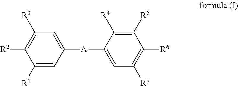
C1([A]C2=CC([R7])=C([R6])C([R5])=C2[R4])=CC([R3])=C([R2])C([R1])=C1
